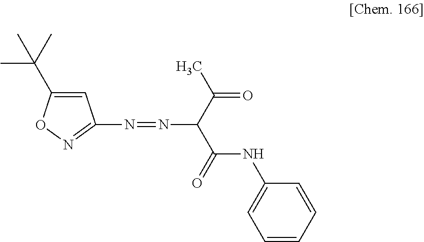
C1=C(C(C)(C)C)ON=C1N=NC(C(=O)NC1=CC=CC=C1)C(C)=O
